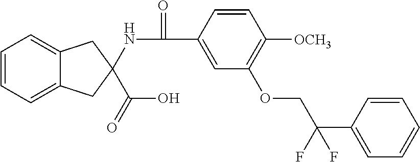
C1=CC=C2C(=C1)CC(NC(C1=CC(OCC(C3=CC=CC=C3)(F)F)=C([OCH3])C=C1)=O)(C(O)=O)C2
